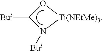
[But]C1N([But])[Ti(NEtMe)3]O1
